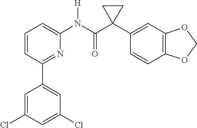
C1=CC(C2=CC(Cl)=CC(Cl)=C2)=NC(N(C(C2(C3=CC4=C(C=C3)OCO4)CC2)=O)[H])=C1
